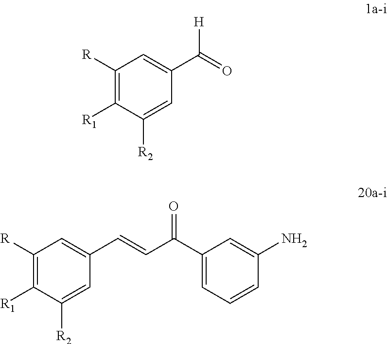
C1([R])=C([R1])C([R2])=CC(C(=O)[H])=C1.C1([R])=C([R1])C([R2])=CC(C=CC(C2=CC=CC(N)=C2)=O)=C1
